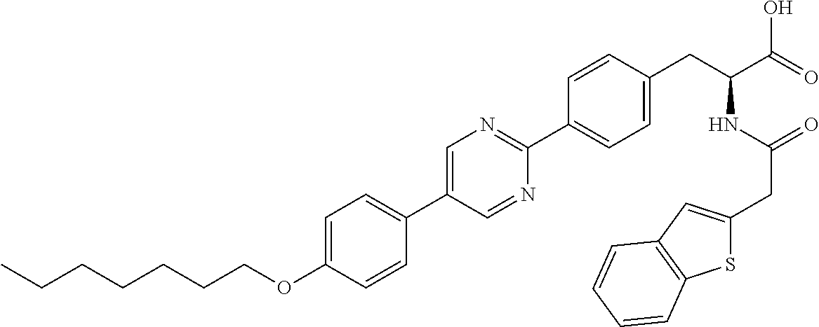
C(OC1=CC=C(C2=CN=C(C3=CC=C(CC(NC(=O)CC4=CC5=C(S4)C=CC=C5)C(=O)O)C=C3)N=C2)C=C1)CCCCCC
